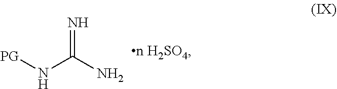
N(C(N)=N)[PG]
